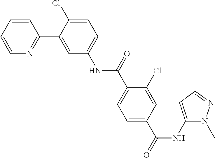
C1=CC=CN=C1C1=CC(NC(=O)C2=CC=C(C(NC3=CC=NN3C)=O)C=C2Cl)=CC=C1Cl
